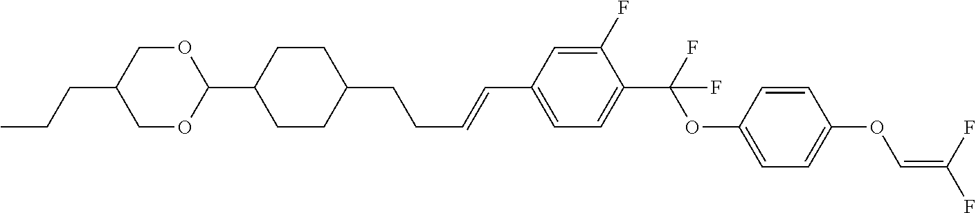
C1OC(C2CCC(CCC=CC3=CC=C(C(F)(OC4=CC=C(OC=C(F)F)C=C4)F)C(F)=C3)CC2)OCC1CCC
